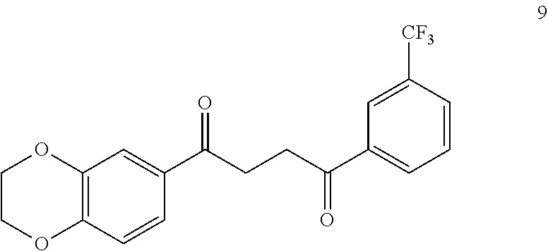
C12=C(C=CC(C(CCC(C3=CC=CC([CF3])=C3)=O)=O)=C1)OCCO2
